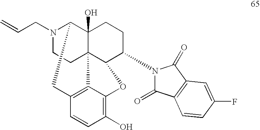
N1(CC=C)CCC23C4(O)C1CC1=C2C(=C(O)C=C1)OC3C(N1C(=O)C2=C(C1=O)C=C(F)C=C2)CC4
